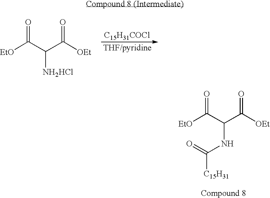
[C15H31COCl].[EtO]C(=O)C(C([OEt])=O)[NH2HCl].[EtO]C(=O)C(C([OEt])=O)NC(=O)[C15H31]
